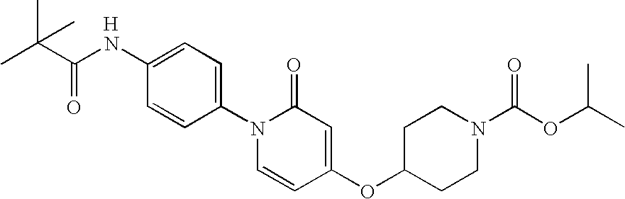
C1(NC(C(C)(C)C)=O)=CC=C(N2C=CC(OC3CCN(C(OC(C)C)=O)CC3)=CC2=O)C=C1.[H]
